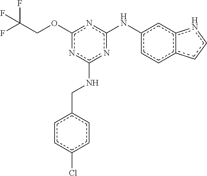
FC(COc1nc(Nc2ccc3c(c2)ncc3)nc(NCc2ccc(Cl)cc2)n1)(F)F
